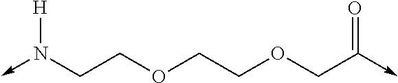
C-N(CCOCCOCC(->C)=O)[H]
